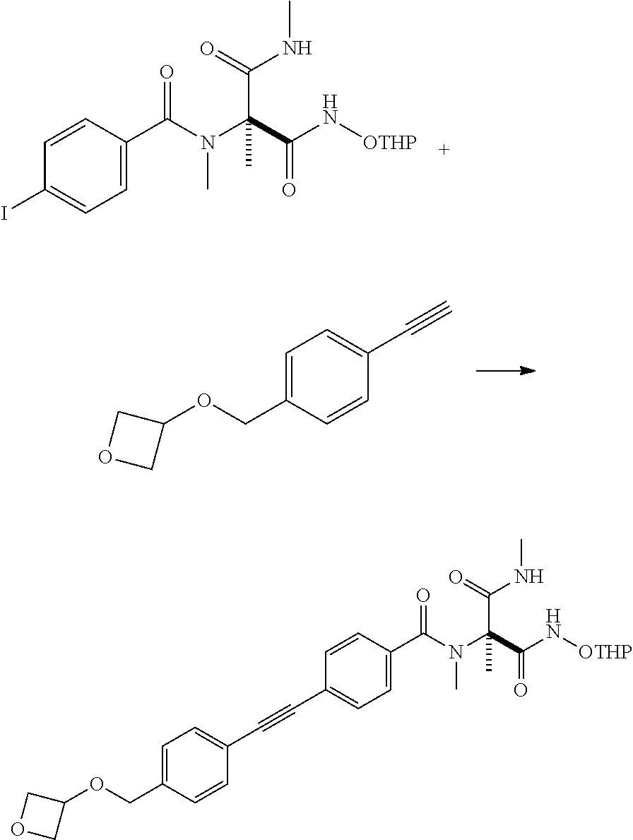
C1=CC(C(N(C(C(N[OTHP])=O)(C(NC)=O)C)C)=O)=CC=C1I.C1=C(COC2COC2)C=CC(C#C)=C1.C1=CC(C(N(C(C(N[OTHP])=O)(C(NC)=O)C)C)=O)=CC=C1C#CC1=CC=C(COC2COC2)C=C1
